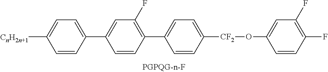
C1=C([CF2]OC2=CC(F)=C(F)C=C2)C=CC(C2=C(F)C=C(C3=CC=C([CnH2n+1])C=C3)C=C2)=C1
